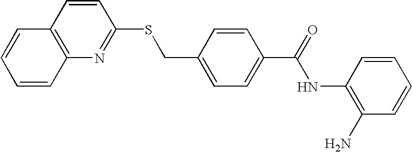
C1(C(=O)NC2=C(N)C=CC=C2)=CC=C(CSC2=NC3=C(C=C2)C=CC=C3)C=C1
